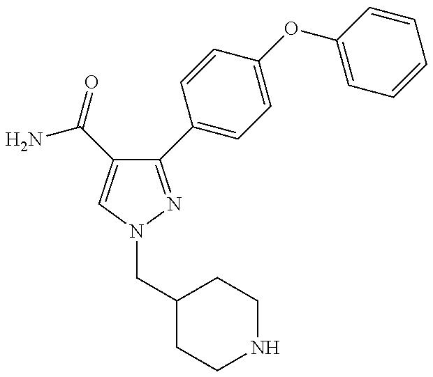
C1(C2=CC=C(OC3=CC=CC=C3)C=C2)=NN(CC2CCNCC2)C=C1C(=O)N
